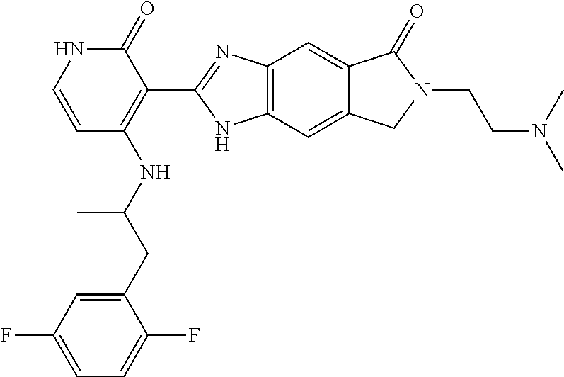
C(C(NC1=C(C2=NC3=C(N2)C=C2C(=C3)C(=O)N(CCN(C)C)C2)C(=O)NC=C1)C)C1=CC(F)=CC=C1F
